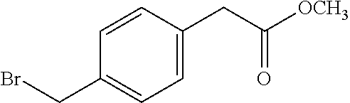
C1=CC(CC(=O)[OCH3])=CC=C1CBr
